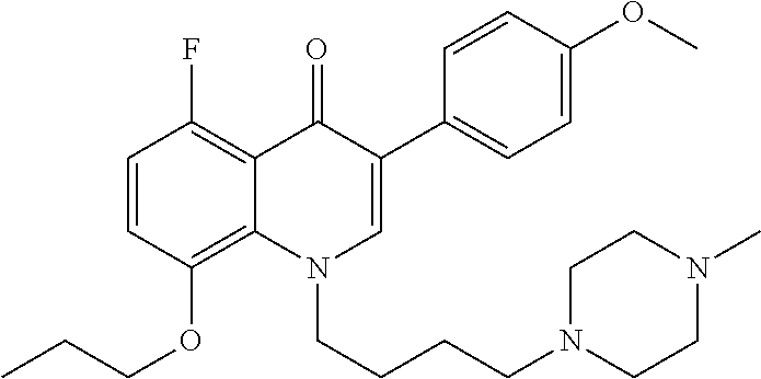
C1=CC(OCCC)=C2C(=C1F)C(=O)C(C1=CC=C(OC)C=C1)=CN2CCCCN1CCN(C)CC1
